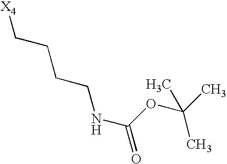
O=C(OC(C)(C)C)NCCCC[X4]
